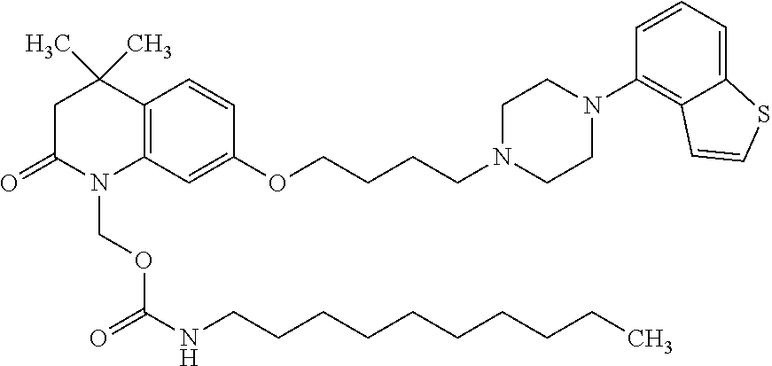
C12=C(C=C(OCCCCN3CCN(C4=C5C(=CC=C4)SC=C5)CC3)C=C1)N(COC(NCCCCCCCCCC)=O)C(=O)CC2(C)C
